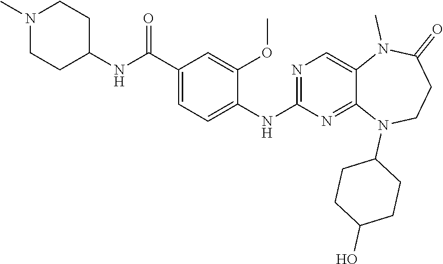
N1(C)CCC(NC(C2=CC=C(NC3=NC=C4C(=N3)N(C3CCC(O)CC3)CCC(=O)N4C)C(OC)=C2)=O)CC1
